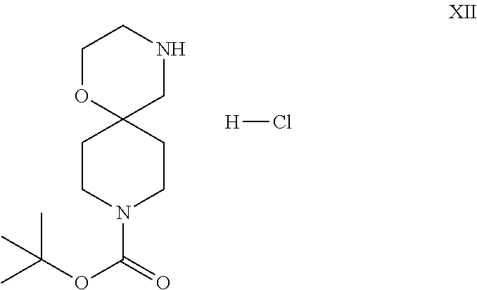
C1OC2(CNC1)CCN(C(OC(C)(C)C)=O)CC2.[H]Cl
